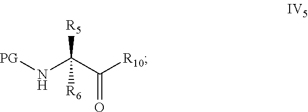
[PG]NC(C([R10])=O)([R5])[R6]
